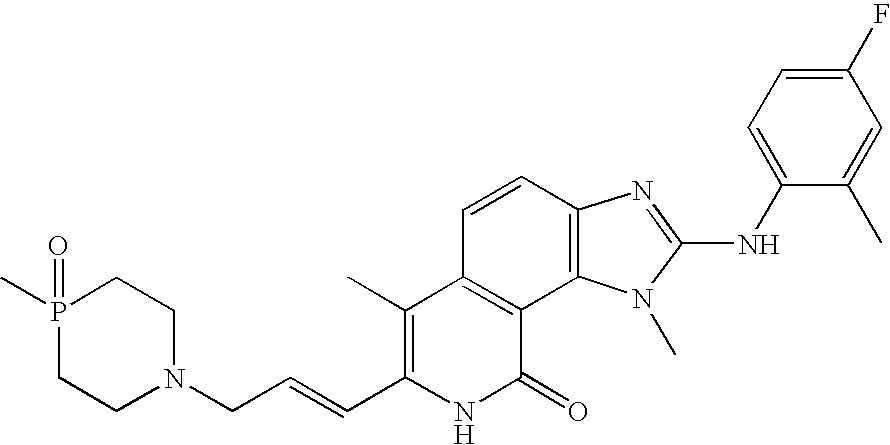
C1(C)=C(C=CCN2CCP(C)(=O)CC2)NC(=O)C2=C1C=CC1=C2N(C)C(NC2=CC=C(F)C=C2C)=N1
